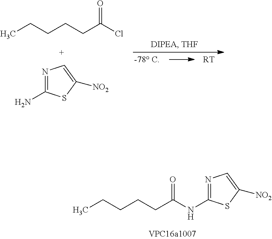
CCCCCC(Cl)=O.N1=C(N)SC([NO2])=C1.[RT].CCCCCC(NC1=NC=C([NO2])S1)=O
